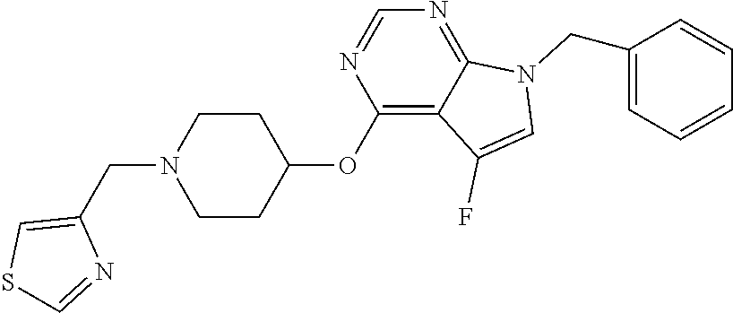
C1CC(OC2=C3C(=NC=N2)N(CC2=CC=CC=C2)C=C3F)CCN1CC1=CSC=N1
